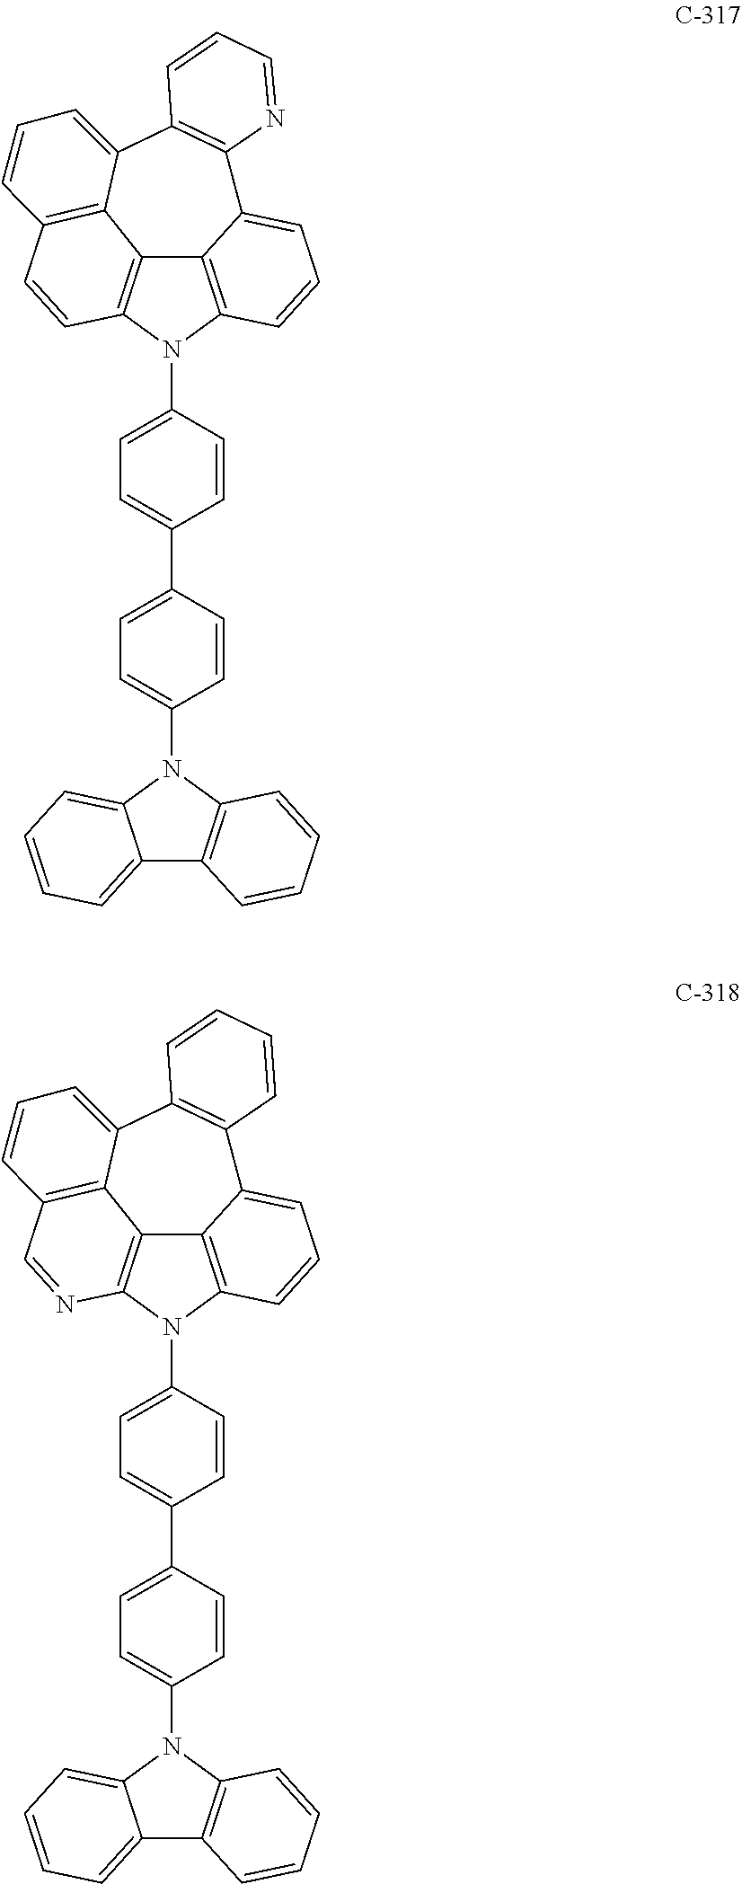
C1(N2C3=C4C5=C2C=CC=C5C2=C(C5=CC=CC(=C45)C=C3)C=CC=N2)=CC=C(C2=CC=C(N3C4=CC=CC=C4C4=C3C=CC=C4)C=C2)C=C1.C1(N2C3=C4C5=C2C=CC=C5C2=C(C5=CC=CC(=C45)C=N3)C=CC=C2)=CC=C(C2=CC=C(N3C4=CC=CC=C4C4=C3C=CC=C4)C=C2)C=C1
